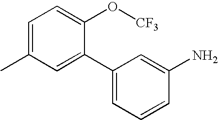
CC1=CC=C(O[CF3])C(C2=CC=CC(N)=C2)=C1
